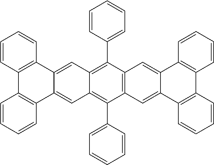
C1(C2=CC=CC=C2)=C2C(=C(C3=CC=CC=C3)C3=C1C=C1C(=C3)C3=C(C4=C1C=CC=C4)C=CC=C3)C=C1C(=C2)C2=C(C3=C1C=CC=C3)C=CC=C2
